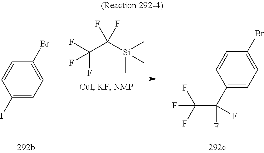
C1(I)=CC=C(Br)C=C1.FC(C([Si](C)(C)C)(F)F)(F)F.C1(C(C(F)(F)F)(F)F)=CC=C(Br)C=C1
